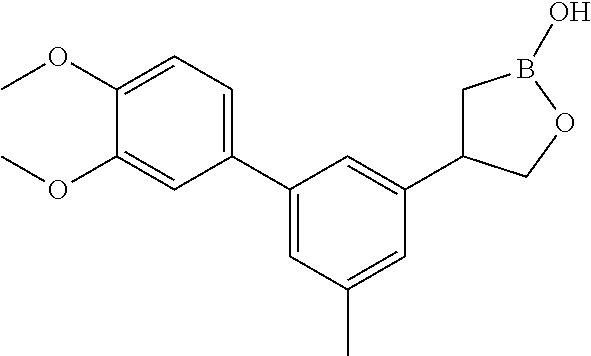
C1(C2=CC(C)=CC(C3CB(O)OC3)=C2)=CC=C(OC)C(OC)=C1
